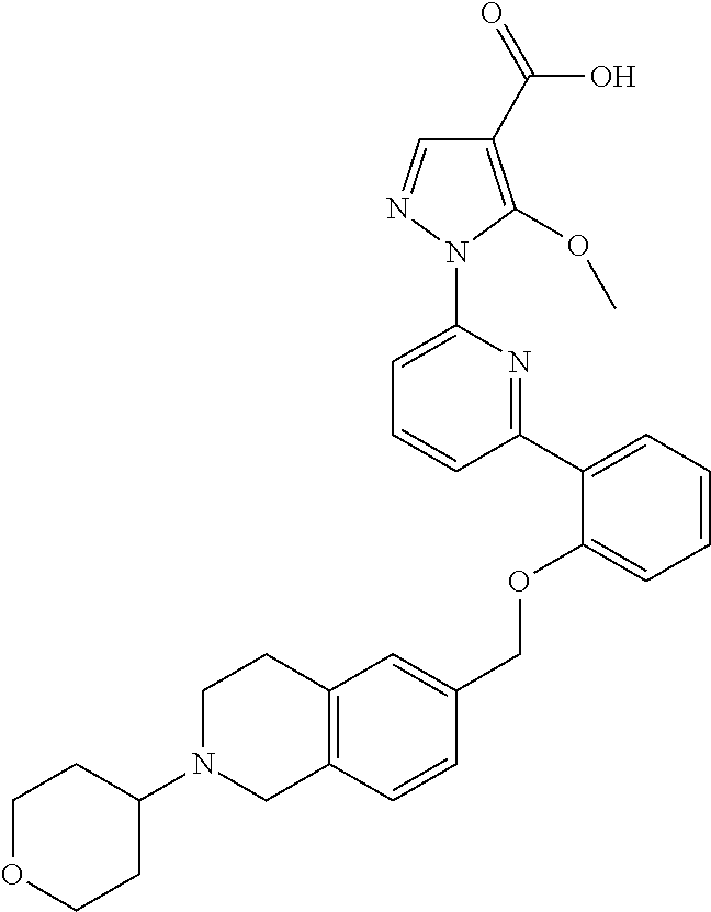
C1(C2=CC=CC=C2OCC2=CC3=C(C=C2)CN(C2CCOCC2)CC3)=NC(N2N=CC(C(=O)O)=C2OC)=CC=C1
